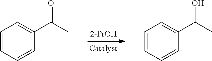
C1=CC=CC(C(C)=O)=C1.C1=CC=CC(C(C)O)=C1
